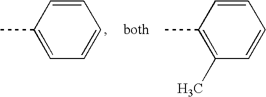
C1=C(C)C=CC=C1.C1(C)=C(C)C=CC=C1
